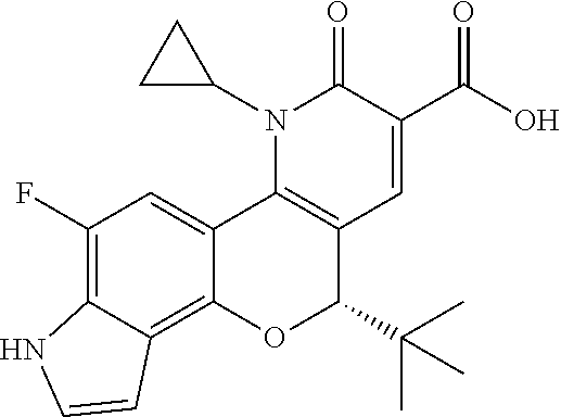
N1(C2CC2)C2=C(C=C(C(O)=O)C1=O)C(C(C)(C)C)OC1=C3C(=C(F)C=C21)NC=C3
